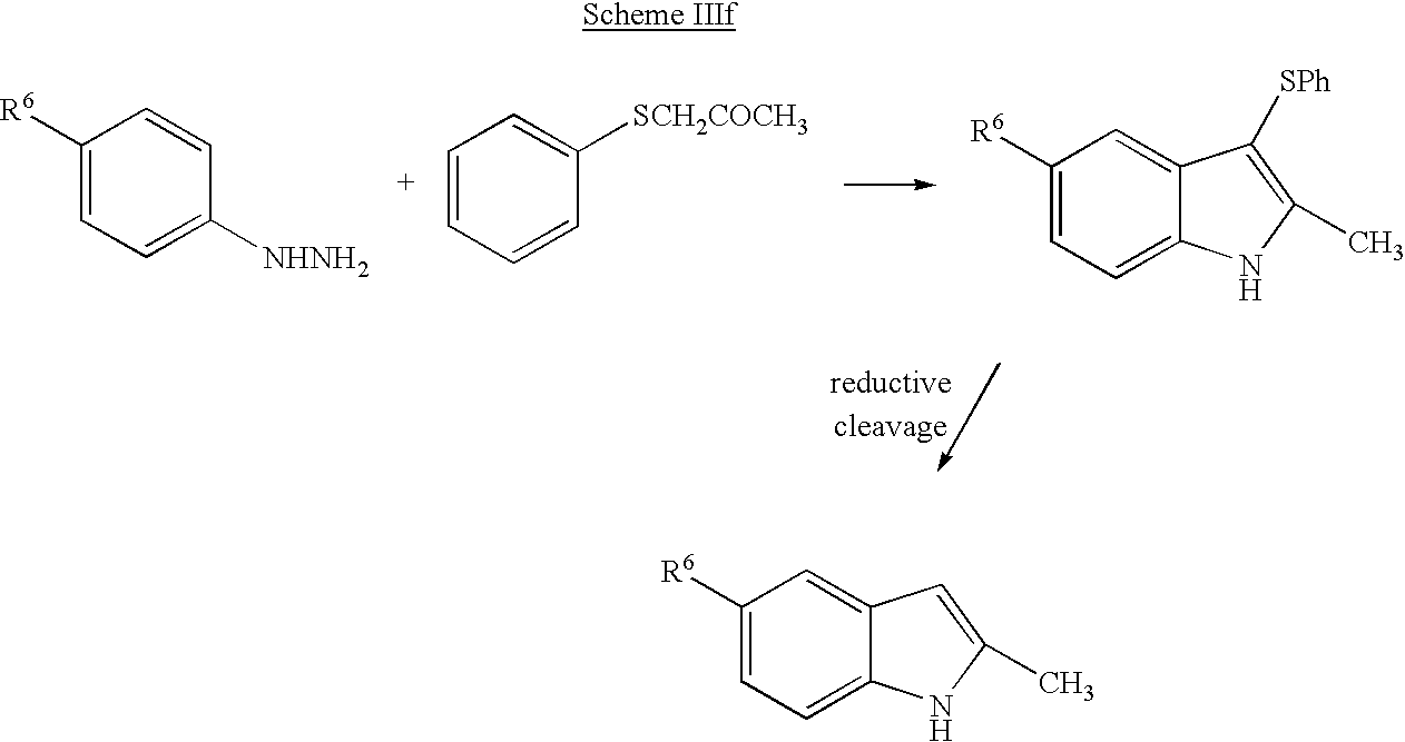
C1([R6])=CC=C([NHNH2])C=C1.C1([R6])=CC=C2C(=C1)C([SPh])=C(C)N2.C1=CC=CC([SCH2COCH3])=C1.C1([R6])=CC=C2C(=C1)C=C(C)N2
